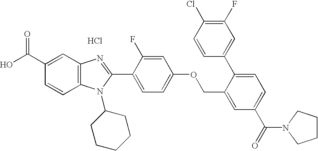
OC(C1=CC2=C(C=C1)N(C1CCCCC1)C(C1=CC=C(OCC3=CC(C(=O)N4CCCC4)=CC=C3C3=CC(F)=C(Cl)C=C3)C=C1F)=N2)=O.Cl
